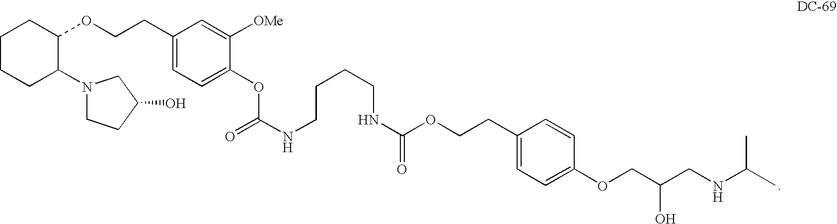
C1CCC(N2CCC(O)C2)C(OCCC2=CC=C(OC(NCCCCNC(OCCC3=CC=C(OCC(CNC(C)C)O)C=C3)=O)=O)C([OMe])=C2)C1
